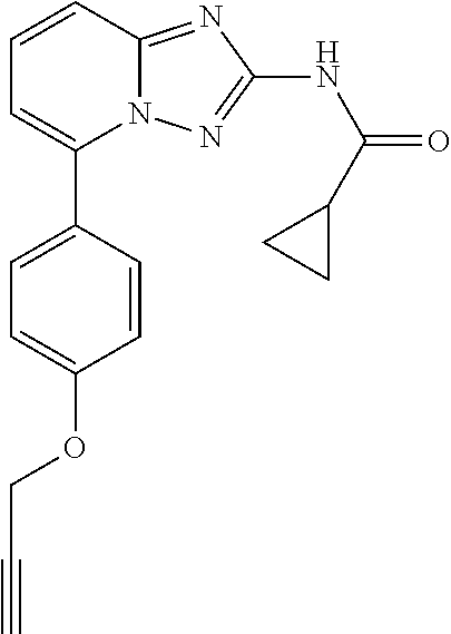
C1(C2=CC=CC3=NC(NC(=O)C4CC4)=NN23)=CC=C(OCC#C)C=C1
